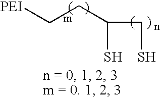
[PEI]CCC(CS)S
